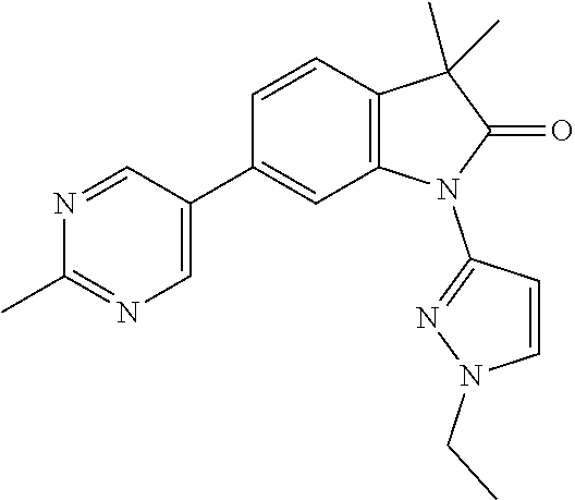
C1(C)=NC=C(C2=CC3=C(C=C2)C(C)(C)C(=O)N3C2=NN(CC)C=C2)C=N1
